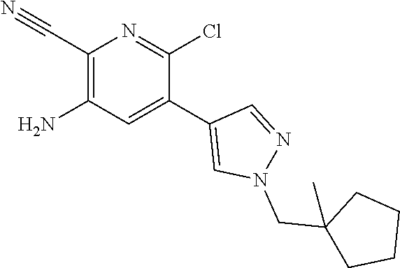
C1(C#N)=C(N)C=C(C2=CN(CC3(C)CCCC3)N=C2)C(Cl)=N1
